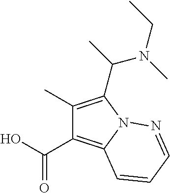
C1(C)=C(C(N(C)CC)C)N2C(=C1C(=O)O)C=CC=N2
